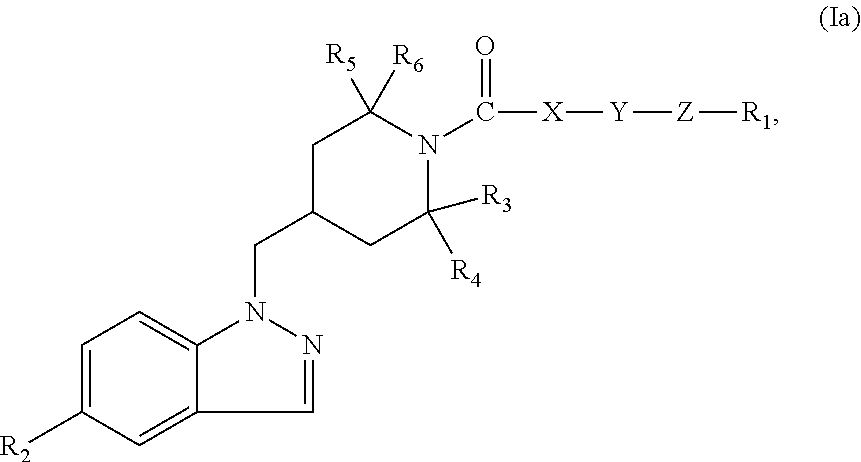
C1=C([R2])C=C2C(=C1)N(CC1CC([R3])([R4])N(C(=O)[X][Y][Z][R1])C([R5])([R6])C1)N=C2
